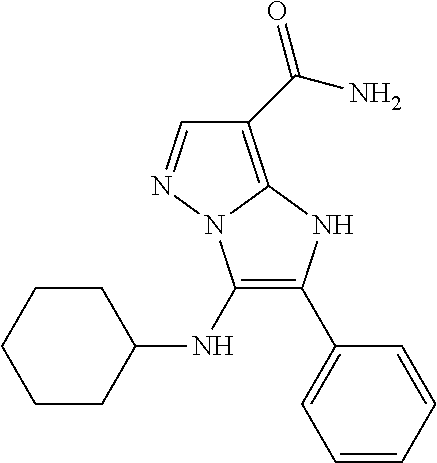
C1(C(N)=O)=C2N(N=C1)C(NC1CCCCC1)=C(C1=CC=CC=C1)N2
